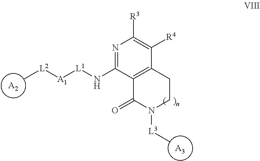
[A2].C[L2][A1][L1]NC1=NC([R3])=C([R4])C2=C1C(=O)N([L3]C)CC2.[A3]
